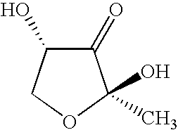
C1(=O)C(O)COC1(O)C
